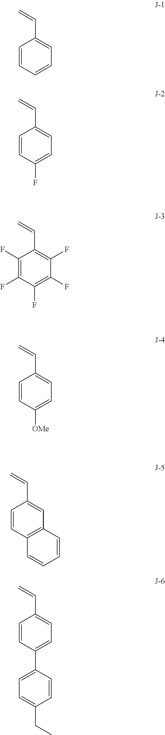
C1=CC=CC=C1C=C.C1=CC(F)=CC=C1C=C.C1(F)=C(F)C(F)=C(F)C(F)=C1C=C.C1=CC([OMe])=CC=C1C=C.C1=CC2=C(C=C1C=C)C=CC=C2.C1=CC(C2=CC=C(CC)C=C2)=CC=C1C=C
